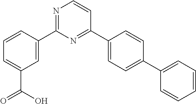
C1=CC(C2=NC=CC(C3=CC=C(C4=CC=CC=C4)C=C3)=N2)=CC(C(=O)O)=C1
